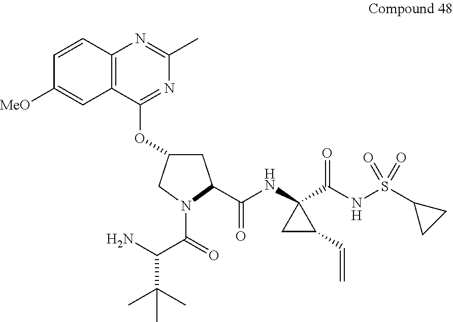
C1C(OC2=NC(C)=NC3=C2C=C([MeO])C=C3)CN(C(=O)C(N)C(C)(C)C)C1C(NC1(C(NS(C2CC2)(=O)=O)=O)CC1C=C)=O
